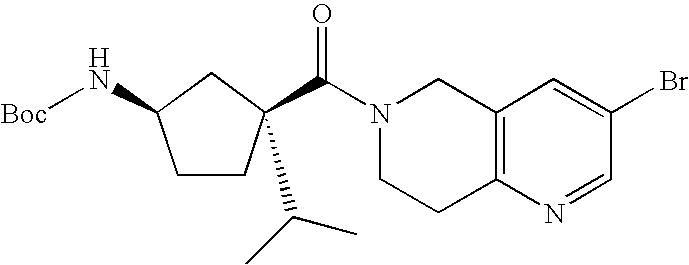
N1(C(=O)C2(C(C)C)CCC(N[Boc])C2)CCC2=C(C1)C=C(Br)C=N2
